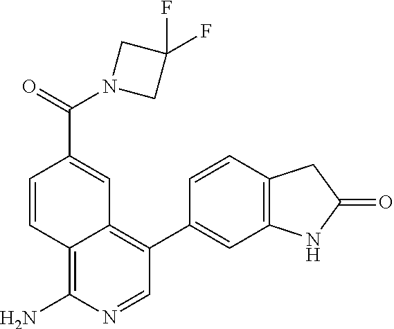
C12=C(N)N=CC(C3=CC4=C(C=C3)CC(=O)N4)=C1C=C(C(N1CC(F)(F)C1)=O)C=C2
